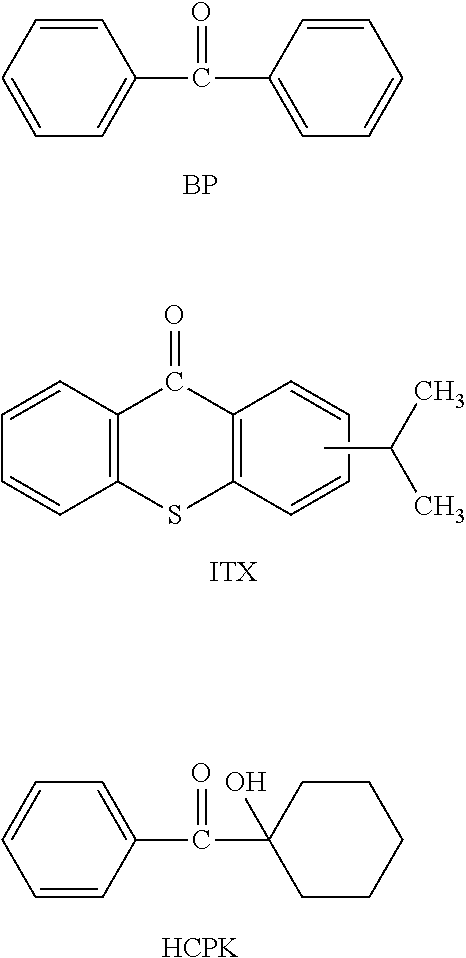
C1=CC=CC=C1C(C1=CC=CC=C1)=O.[BP].C12=C(C=CC=C1)C(=O)C1=C(S2)C=CC=C1.CC(C)C.[ITX].C1=C(C(C2(O)CCCCC2)=O)C=CC=C1.[HCPK]
